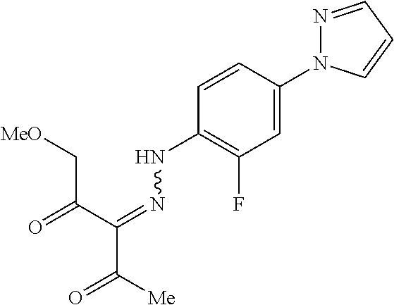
C(C(C(=NNC1=C(F)C=C(N2N=CC=C2)C=C1)C([Me])=O)=O)[MeO]
